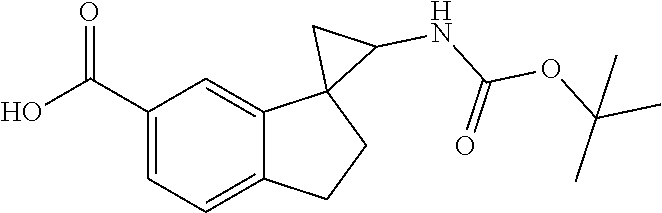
C1(C(O)=O)=CC=C2C(=C1)C1(CC2)C(NC(OC(C)(C)C)=O)C1
